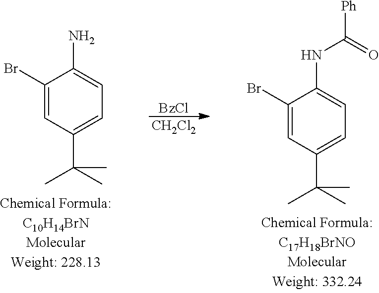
[BzCl].[CH2Cl2].C1(Br)=CC(C(C)(C)C)=CC=C1NC(=O)[Ph].C1(Br)=CC(C(C)(C)C)=CC=C1N
